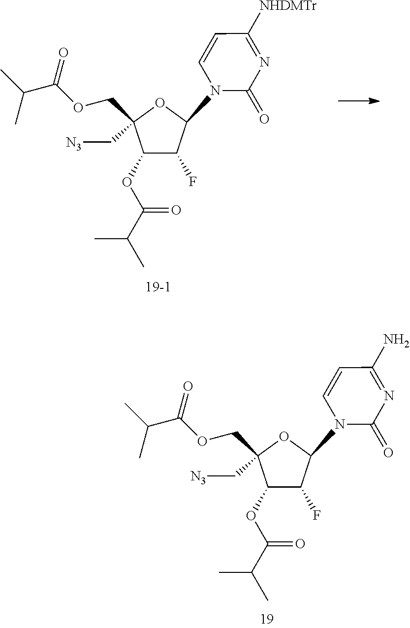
C1=CN(C2C(F)C(OC(=O)C(C)C)C(C[N3])(COC(C(C)C)=O)O2)C(=O)N=C1[NHDMTr].C1=CN(C2C(F)C(OC(C(C)C)=O)C(C[N3])(COC(C(C)C)=O)O2)C(=O)N=C1N
